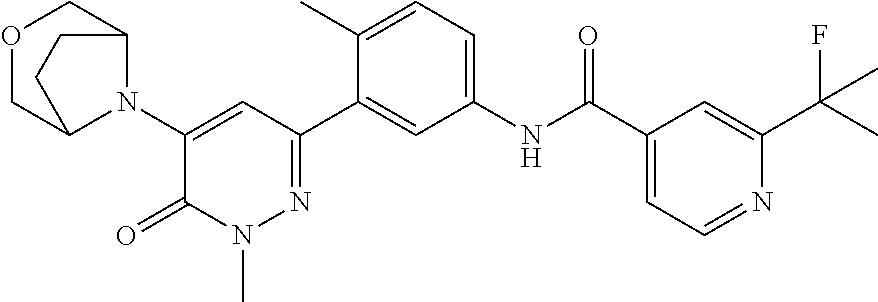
C1(N2C3COCC2CC3)=CC(C2=CC(NC(C3=CC=NC(C(C)(F)C)=C3)=O)=CC=C2C)=NN(C)C1=O
